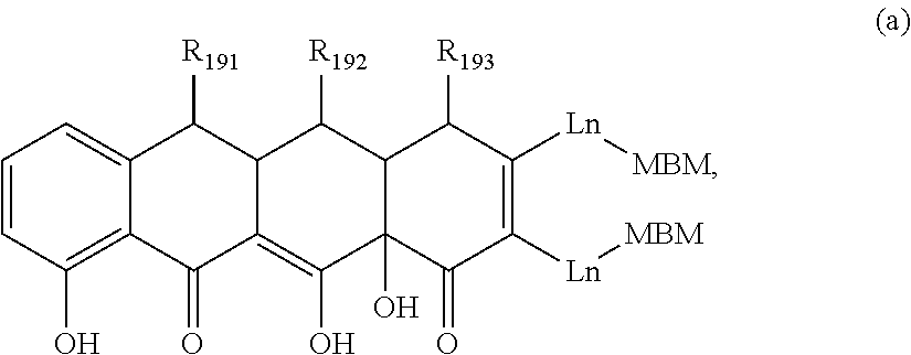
C1=CC(O)=C2C(=C1)C([R191])C1C(=C(O)C3(O)C(C1[R192])C([R193])C([Ln][MBM])=C([Ln][MBM])C3=O)C2=O
